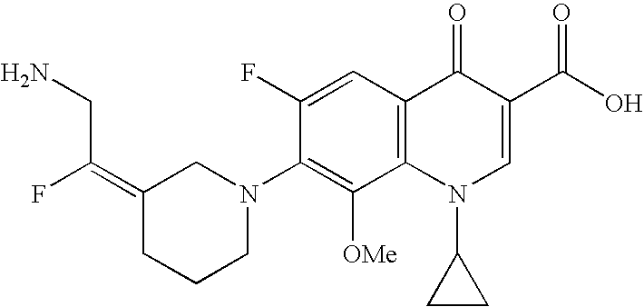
C1(F)=CC2=C(C([OMe])=C1N1CC(=C(F)CN)CCC1)N(C1CC1)C=C(C(O)=O)C2=O
